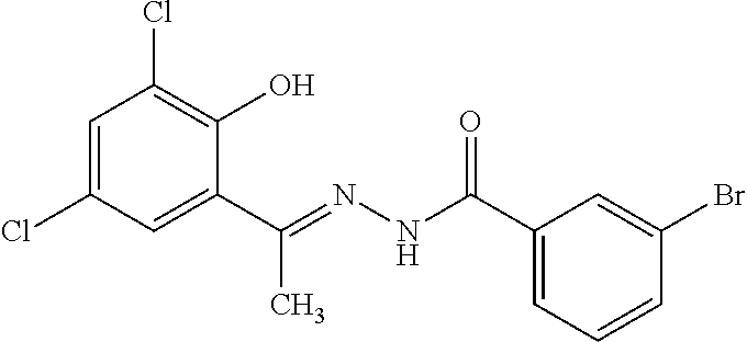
C1=C(Cl)C=C(C(=NNC(C2=CC=CC(Br)=C2)=O)C)C(O)=C1Cl
